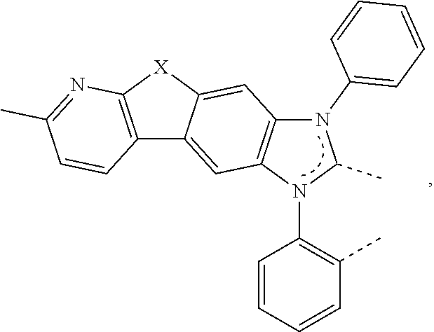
C1=CC=CC(C)=C1N1C(C)N(C2=CC=CC=C2)C2=C1C=C1C(=C2)[X]C2=C1C=CC(C)=N2
